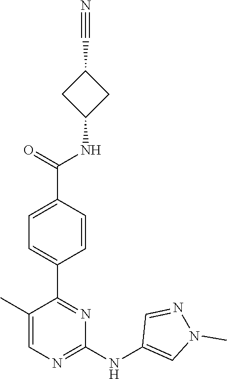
C1(C2=NC(NC3=CN(C)N=C3)=NC=C2C)=CC=C(C(NC2CC(C#N)C2)=O)C=C1
